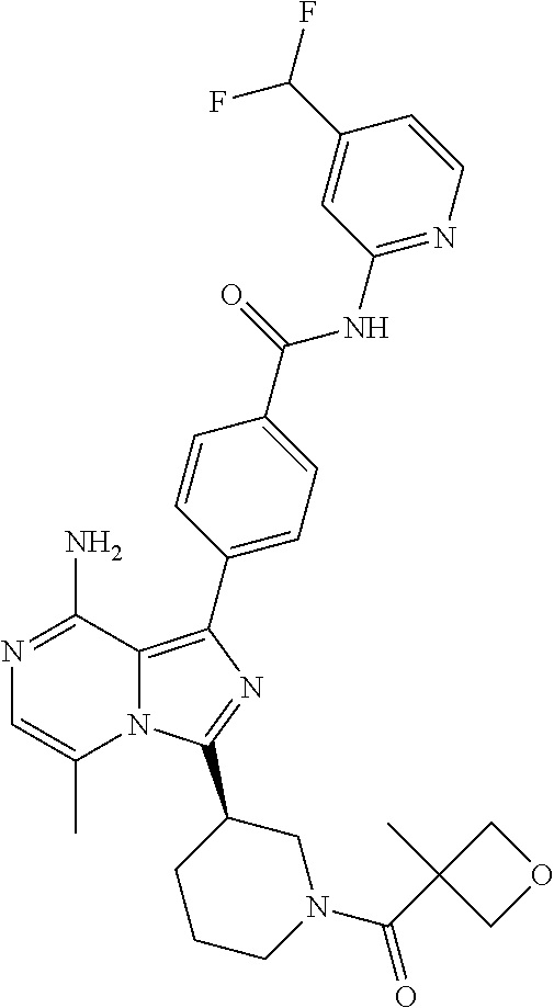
N12C(=C(C3=CC=C(C(=O)NC4=NC=CC(C(F)F)=C4)C=C3)N=C1C1CCCN(C(C3(C)COC3)=O)C1)C(N)=NC=C2C
